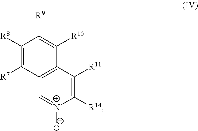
C1([R8])=C([R7])C2=C(C([R10])=C1[R9])C([R11])=C([R14])[N+]([O-])=C2
